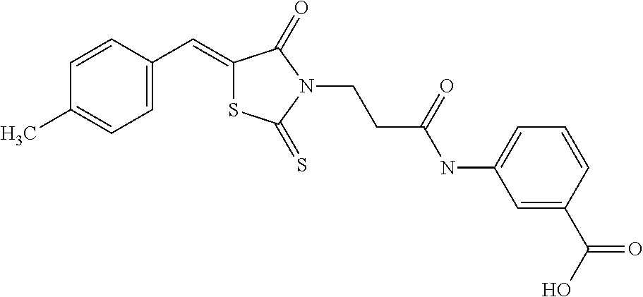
C1=C(C=C2SC(=S)N(CCC(NC3=CC=CC(C(=O)O)=C3)=O)C2=O)C=CC(C)=C1
